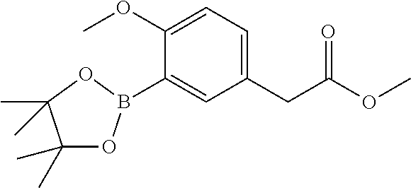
C1(CC(OC)=O)=CC=C(OC)C(B2OC(C)(C)C(C)(C)O2)=C1
